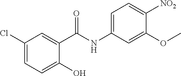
C1(Cl)=CC=C(O)C(C(NC2=CC=C([NO2])C(OC)=C2)=O)=C1
